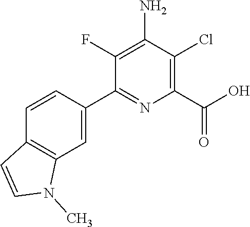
C1=CC(C2=NC(C(O)=O)=C(Cl)C(N)=C2F)=CC2=C1C=CN2C
